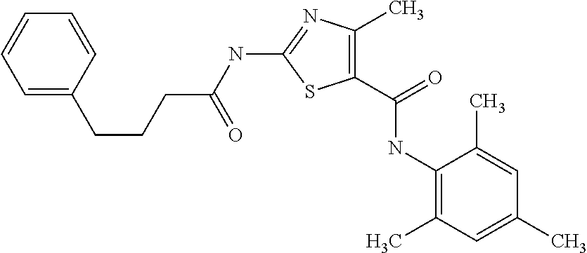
N(C1=NC(C)=C(C(=O)NC2=C(C)C=C(C)C=C2C)S1)C(CCCC1=CC=CC=C1)=O
